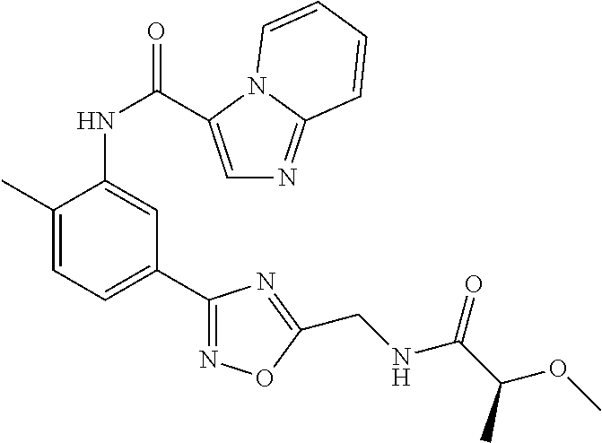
C1(C)=CC=C(C2=NOC(CNC(C(OC)C)=O)=N2)C=C1NC(=O)C1=CN=C2N1C=CC=C2
